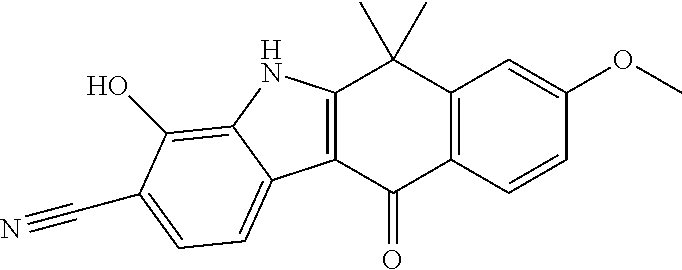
C12=C(C=CC(OC)=C1)C(=O)C1=C(C2(C)C)NC2=C(O)C(C#N)=CC=C12
